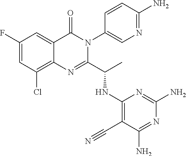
C1(F)=CC(Cl)=C2C(=C1)C(=O)N(C1=CN=C(N)C=C1)C(C(C)NC1=C(C#N)C(N)=NC(N)=N1)=N2
